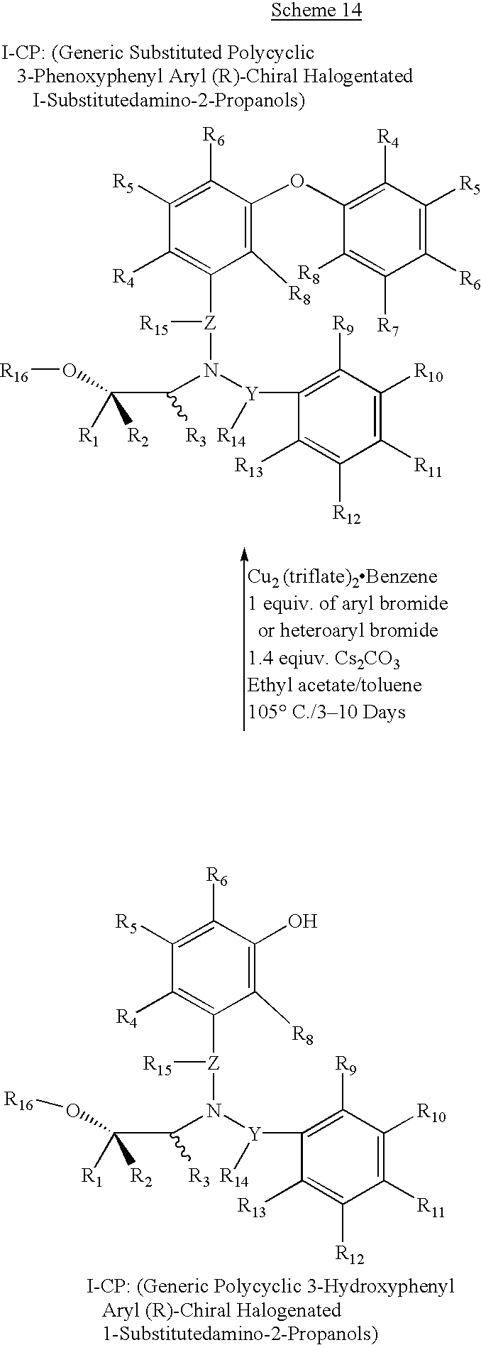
C1([R5])=C([R6])C(O)=C([R8])C([Z](N(C(C(O[R16])([R1])[R2])[R3])[Y]([R14])C2=C([R9])C([R10])=C([R11])C([R12])=C2[R13])[R15])=C1[R4].C1([R5])=C([R6])C(OC2=C([R4])C([R5])=C([R6])C([R7])=C2[R8])=C([R8])C([Z](N(C(C(O[R16])([R1])[R2])[R3])[Y]([R14])C2=C([R9])C([R10])=C([R11])C([R12])=C2[R13])[R15])=C1[R4]
